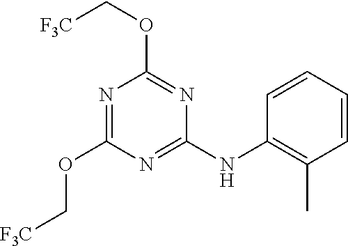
N1=C(NC2=C(C)C=CC=C2)N=C(OC[F3C])N=C1OC[F3C]
